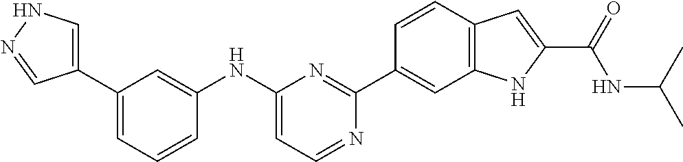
C1(C2=CNN=C2)=CC=CC(NC2=CC=NC(C3=CC4=C(C=C3)C=C(C(=O)NC(C)C)N4)=N2)=C1
